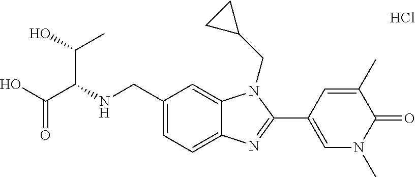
OC(C(NCC1=CC=C2C(=C1)N(CC1CC1)C(C1=CN(C)C(=O)C(C)=C1)=N2)C(C)O)=O.Cl
